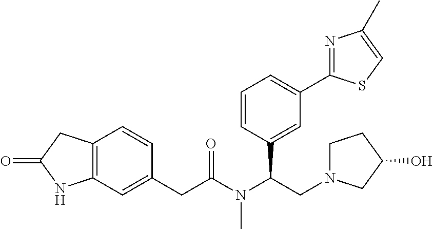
C12=C(C=C(CC(N(C(CN3CCC(O)C3)C3=CC(C4=NC(C)=CS4)=CC=C3)C)=O)C=C1)NC(=O)C2
